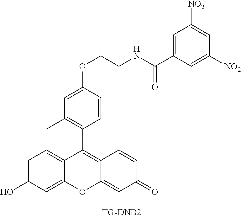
C1=C(O)C=C2C(=C1)C(C1=C(C)C=C(OCCNC(C3=CC([NO2])=CC([NO2])=C3)=O)C=C1)=C1C(=CC(=O)C=C1)O2
